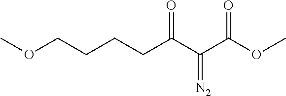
COCCCCC(C(C(OC)=O)=[N2])=O
